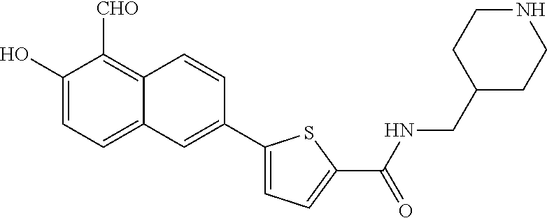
C1(O)=CC=C2C(=C1[CHO])C=CC(C1=CC=C(C(NCC3CCNCC3)=O)S1)=C2
